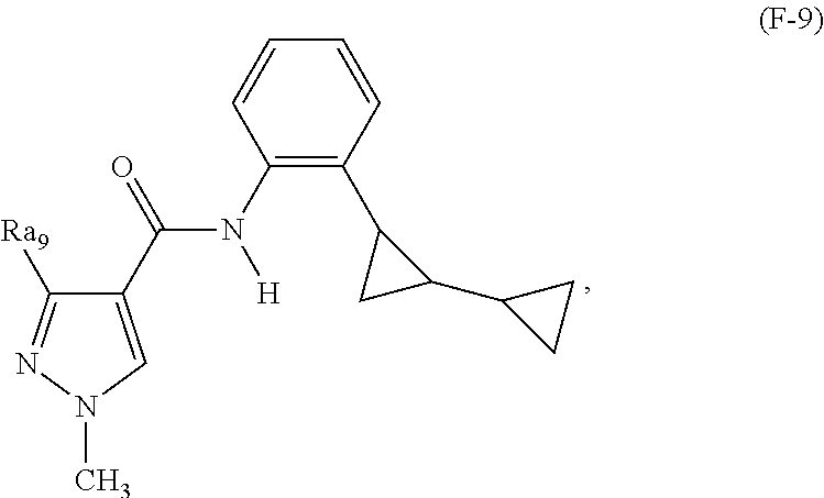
C1(C(=O)N(C2=C(C3CC3C3CC3)C=CC=C2)[H])=CN(C)N=C1[Ra9]
